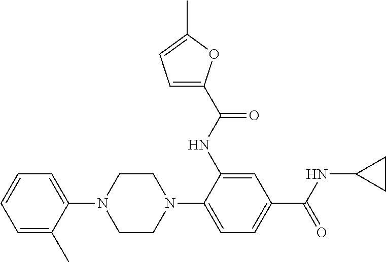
C1=C(C)C(N2CCN(C3=CC=C(C(NC4CC4)=O)C=C3NC(=O)C3=CC=C(C)O3)CC2)=CC=C1
